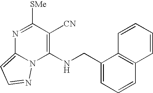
N1=C([SMe])C([CN])=C(NCC2=CC=CC3=C2C=CC=C3)N2C1=CC=N2
